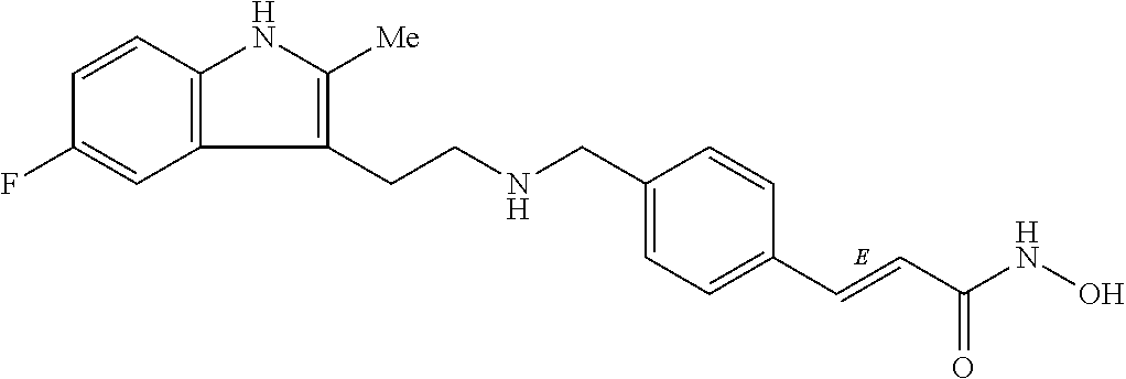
C1=CC2=C(C=C1F)C(CCNCC1=CC=C(C=CC(NO)=O)C=C1)=C([Me])N2
